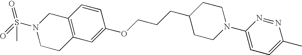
C12=C(C=C(OCCCC3CCN(C4=CC=C(C)N=N4)CC3)C=C1)CCN(S(C)(=O)=O)C2
